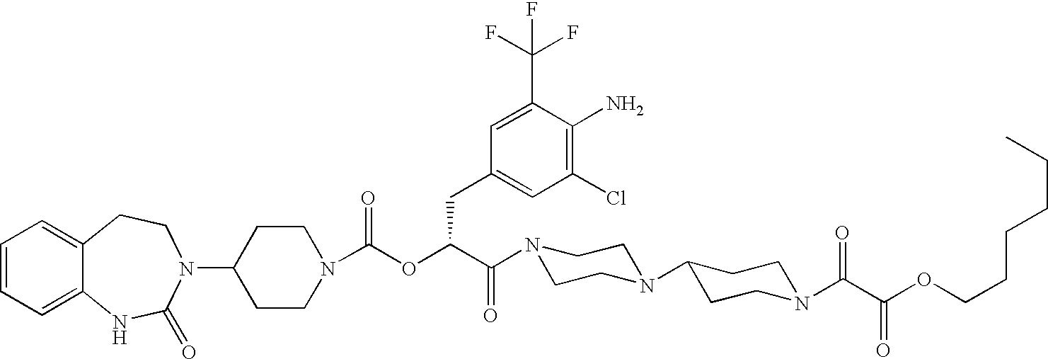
C1=CC=C2C(=C1)CCN(C1CCN(C(OC(C(N3CCN(C4CCN(C(C(OCCCCCC)=O)=O)CC4)CC3)=O)CC3=CC(Cl)=C(N)C(C(F)(F)F)=C3)=O)CC1)C(=O)N2
